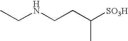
C(NCCC([SO3H])C)C
